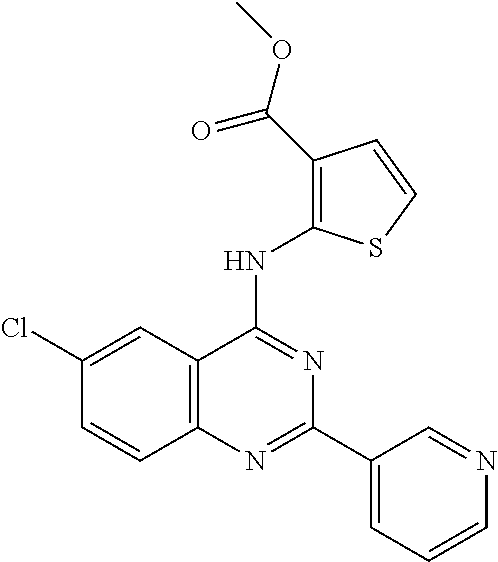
C12=C(C=C(Cl)C=C1)C(NC1=C(C(OC)=O)C=CS1)=NC(C1=CC=CN=C1)=N2
